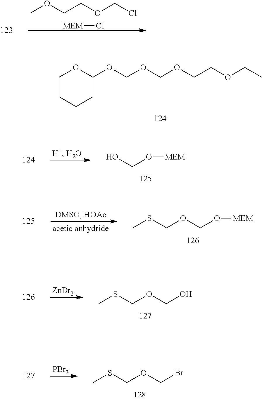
C1CCCC(OCOCOCCOCC)O1.COCCOCCl.[MEM]Cl.C(O[MEM])O.CSCOCO[MEM].CSCOCO.[ZnBr2].CSCOCBr.[PBr3]
